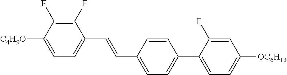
C1(F)=C(F)C([C4H9O])=CC=C1C=CC1=CC=C(C2=CC=C([OC6H13])C=C2F)C=C1
